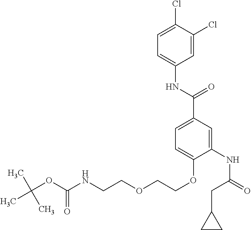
C1=C(Cl)C(Cl)=CC=C1NC(=O)C1=CC=C(OCCOCCNC(OC(C)(C)C)=O)C(NC(CC2CC2)=O)=C1
